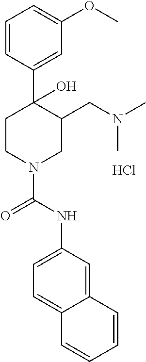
C1=CC(C2(O)CCN(C(NC3=CC=C4C(=C3)C=CC=C4)=O)CC2CN(C)C)=CC(OC)=C1.Cl
